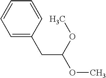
C1=C(CC(OC)OC)C=CC=C1
